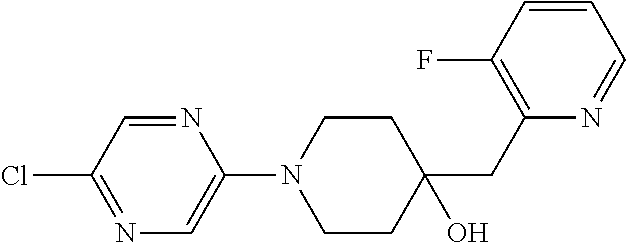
N1=C(Cl)C=NC(N2CCC(O)(CC3=C(F)C=CC=N3)CC2)=C1
